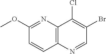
C12=C(N=CC(Br)=C1Cl)C=CC(OC)=N2
